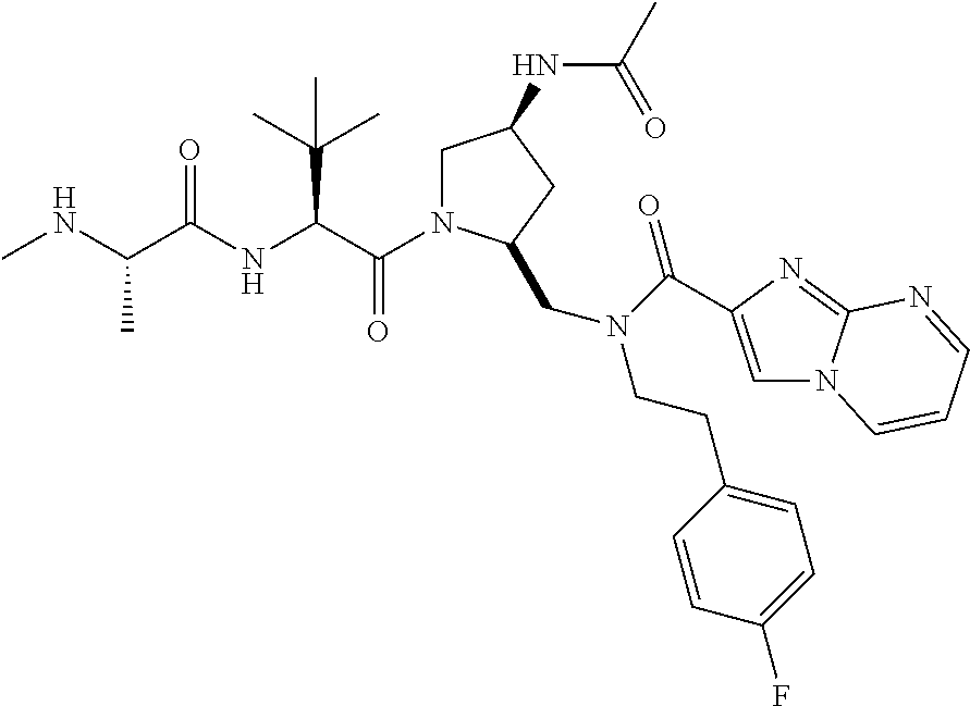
C(=O)(C(C(C)(C)C)NC(=O)C(C)NC)N1CC(NC(C)=O)CC1CN(CCC1=CC=C(F)C=C1)C(=O)C1=CN2C(=N1)N=CC=C2
